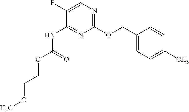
C1(OCC2=CC=C(C)C=C2)=NC=C(F)C(NC(OCCOC)=O)=N1
